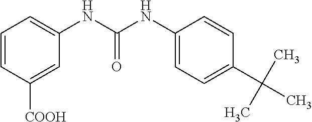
C1=CC([COOH])=CC(NC(NC2=CC=C(C(C)(C)C)C=C2)=O)=C1
